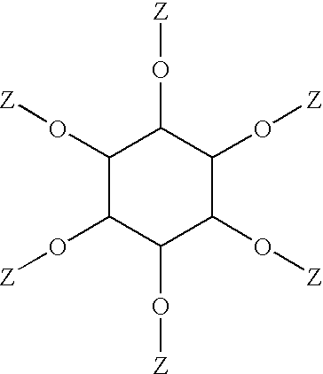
C1(O[Z])C(O[Z])C(O[Z])C(O[Z])C(O[Z])C1O[Z]
